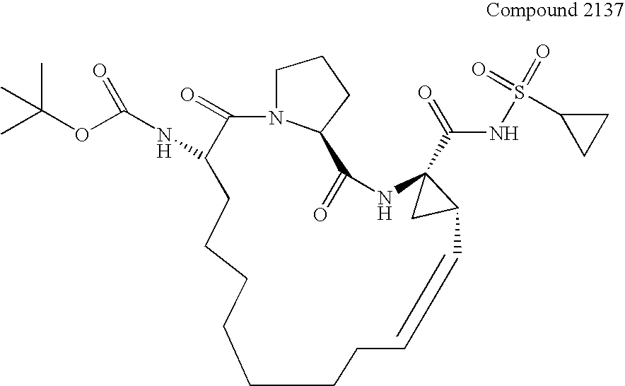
N12C(=O)C(NC(=O)OC(C)(C)C)CCCCCCCC=CC3CC3(C(NS(=O)(=O)C3CC3)=O)NC(=O)C1CCC2
